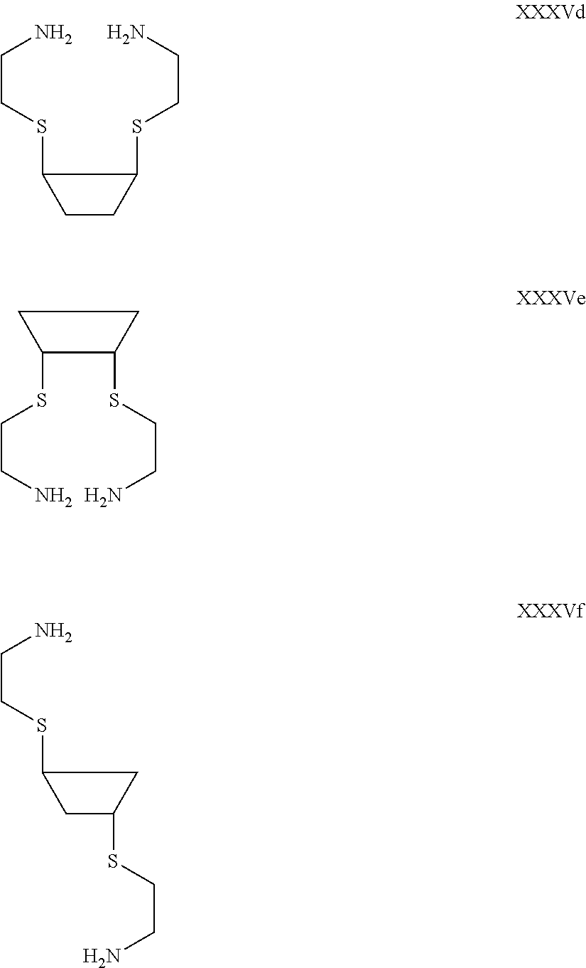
C1(SCCN)CCC1SCCN.C1CC(SCCN)C1SCCN.C1(SCCN)CC(SCCN)C1
